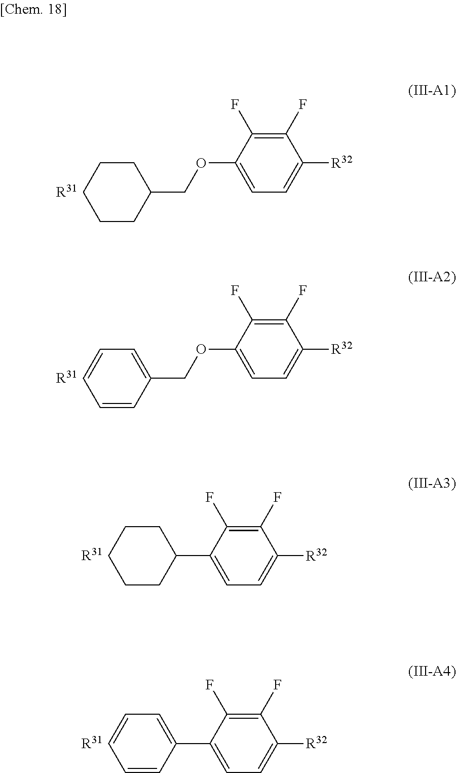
C1(F)=C(F)C(OCC2CCCCC2)=CC=C1[R32].[R31].C1(F)=C(F)C(OCC2=CC=CC=C2)=CC=C1[R32].[R31].[R31].C1(F)=C(F)C(C2CCCCC2)=CC=C1[R32].[R31].C1(F)=C(F)C(C2=CC=CC=C2)=CC=C1[R32]
